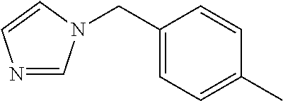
N1=CN(CC2=CC=C(C)C=C2)C=C1
